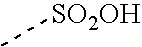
C[SO2OH]
